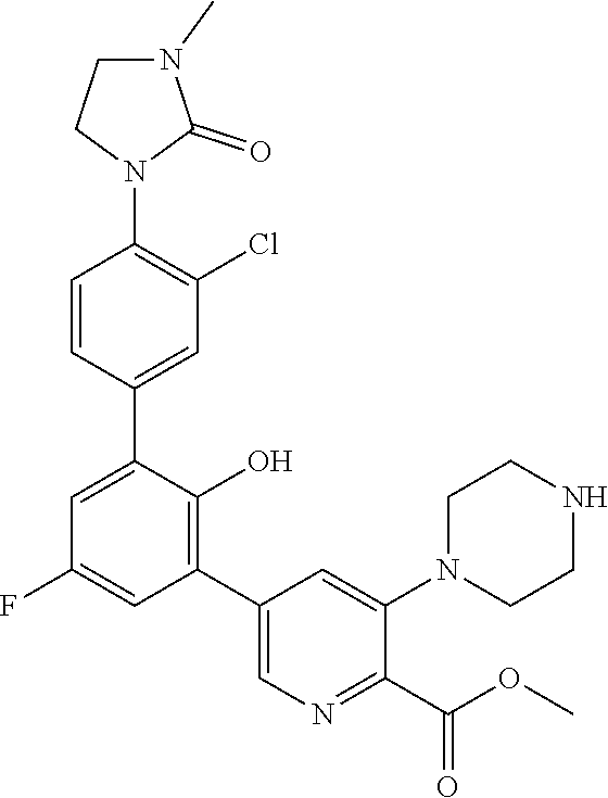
C1(F)=CC(C2=CN=C(C(OC)=O)C(N3CCNCC3)=C2)=C(O)C(C2=CC(Cl)=C(N3C(=O)N(C)CC3)C=C2)=C1
